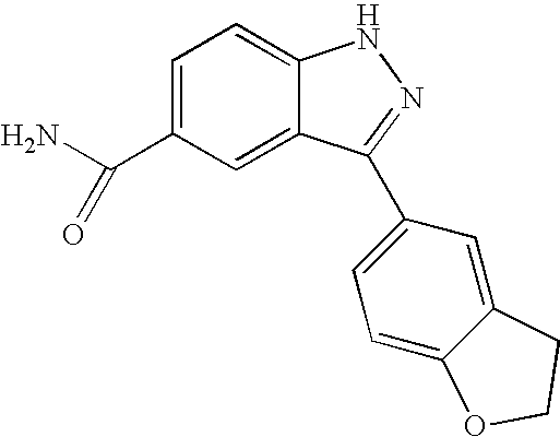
C1(C(N)=O)=CC=C2C(=C1)C(C1=CC=C3C(=C1)CCO3)=NN2
